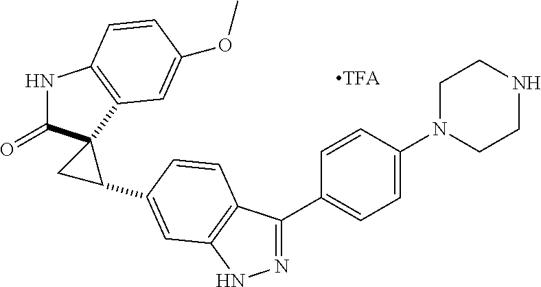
N1C(=O)C2(C3=C1C=CC(OC)=C3)CC2C1=CC2=C(C(C3=CC=C(N4CCNCC4)C=C3)=NN2)C=C1
